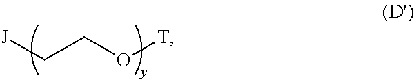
[J]CCO[T]
